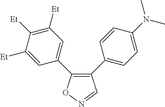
C1(C2=CC=C(N(C)C)C=C2)=C(C2=CC([Et])=C([Et])C([Et])=C2)ON=C1
